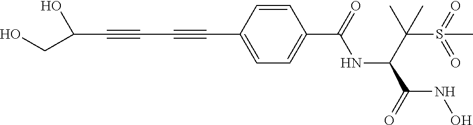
C(C#CC#CC1=CC=C(C(=O)NC(C(S(=O)(=O)C)(C)C)C(=O)NO)C=C1)(CO)O
